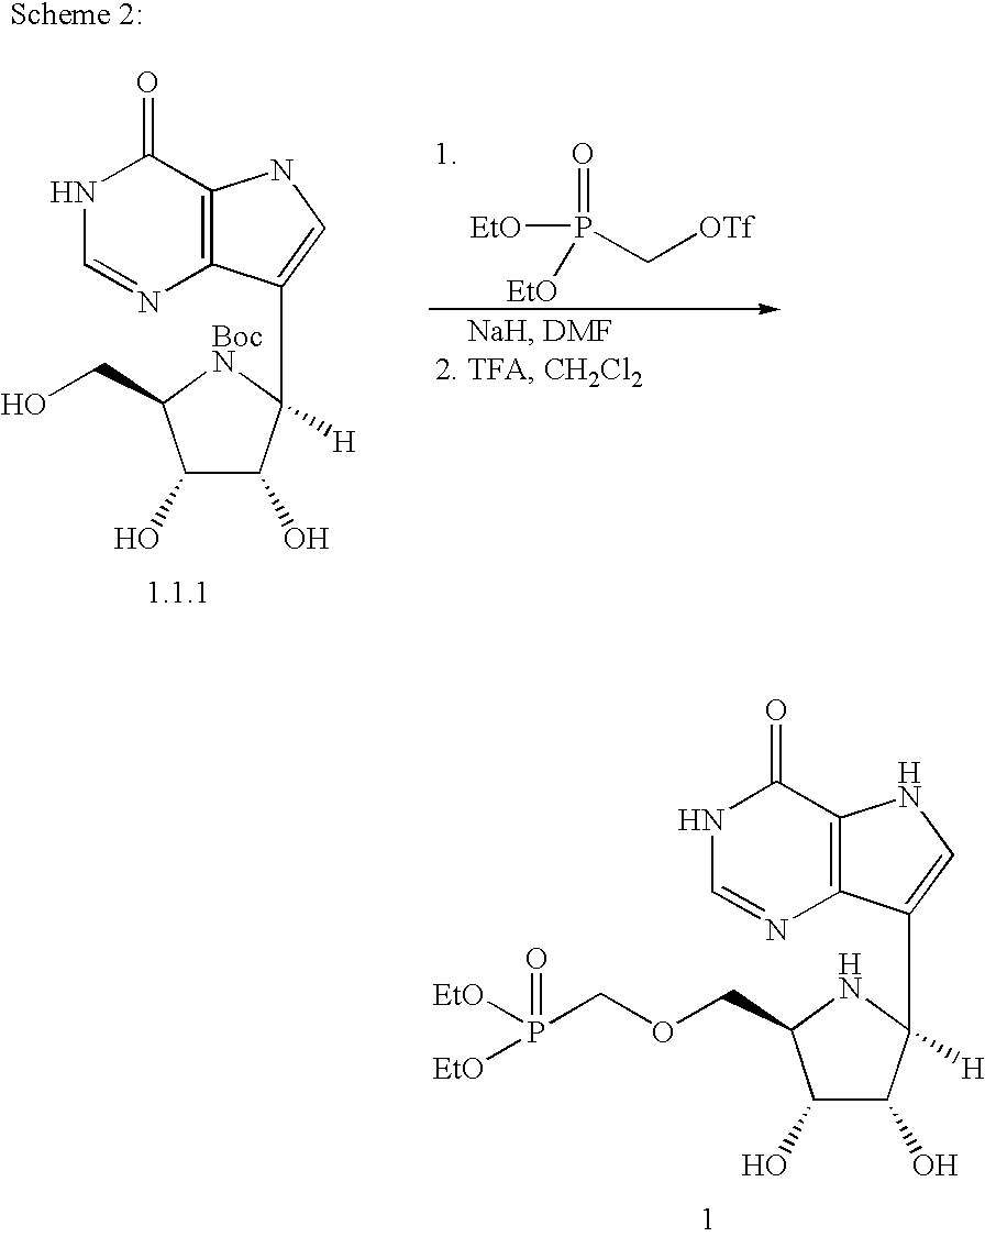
N1C=NC2=C(C1=O)NC=C2C1([H])C(O)C(O)C(COCP(=O)([EtO])[EtO])N1.[EtO]P(=O)([EtO])C[OTf].N1C=NC2=C(C1=O)NC=C2C1([H])C(O)C(O)C(CO)[BocN]1
